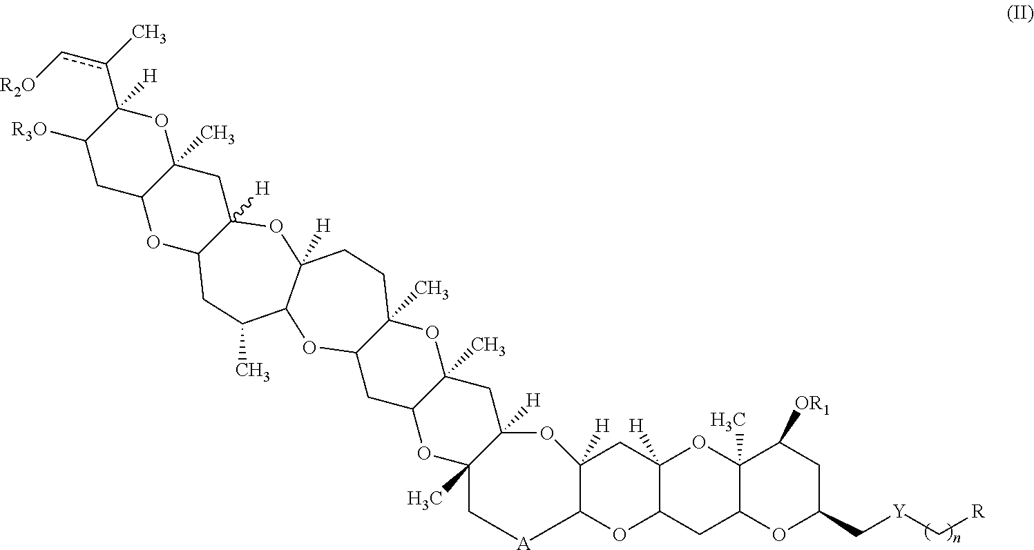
C12(C)C[A]C3C([H])(OC1([H])CC1(C)C(O2)CC2C(C)(O1)CCC1([H])C(O2)C(C)CC2C([H])(O1)CC1(C)C(O2)CC([R3O])C(c(c[R2O])C)([H])O1)CC1([H])C(O3)CC2C(C)(O1)C([OR1])CC(C[Y]C[R])O2
